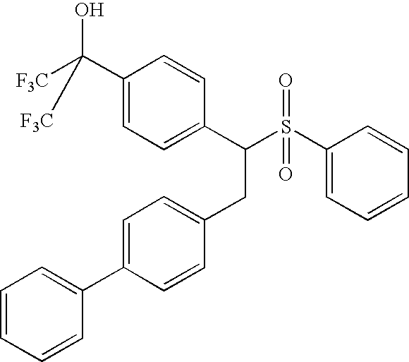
C1(C(O)([F3C])[F3C])=CC=C(C(S(C2=CC=CC=C2)(=O)=O)CC2=CC=C(C3=CC=CC=C3)C=C2)C=C1
